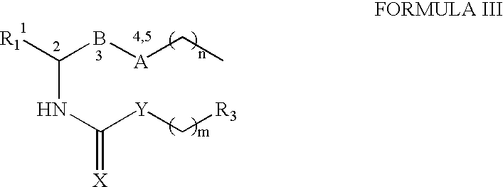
C(NC([Y]C[R3])=[X])(B[A]CC)[R1]
